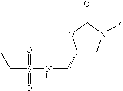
C1(CNS(CC)(=O)=O)CN(C)C(=O)O1.[H]
